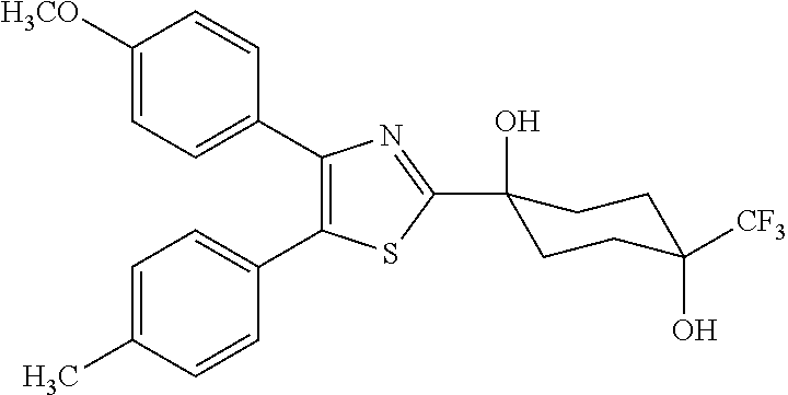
C1=C(C)C=CC(C2=C(C3=CC=C([H3CO])C=C3)N=C(C3(O)CCC([CF3])(O)CC3)S2)=C1
